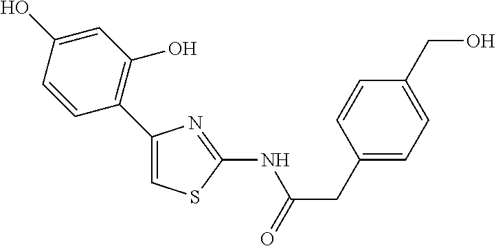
C1(O)=CC(O)=C(C2=CSC(NC(CC3=CC=C(CO)C=C3)=O)=N2)C=C1
